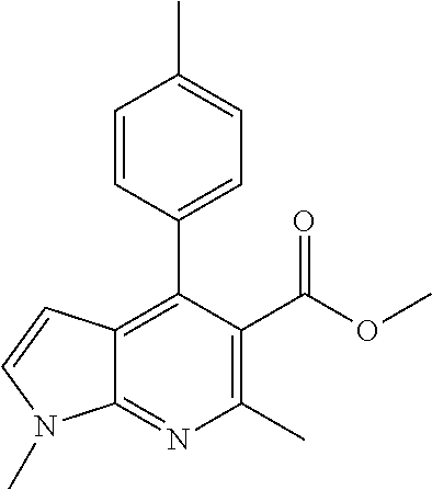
CN1C2=NC(C)=C(C(=O)OC)C(C3=CC=C(C)C=C3)=C2C=C1
